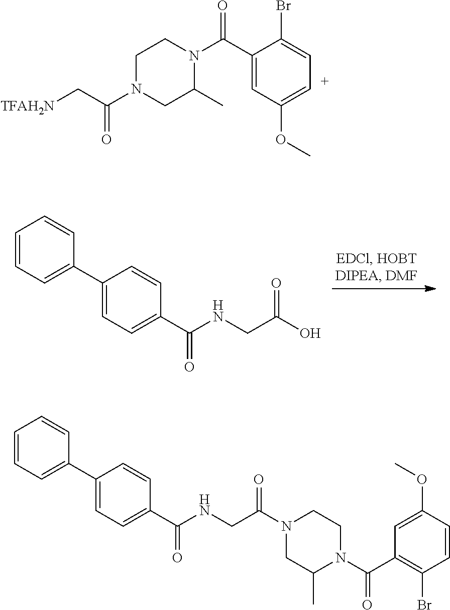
C1=CC=C(C2=CC=C(C(NCC(O)=O)=O)C=C2)C=C1.C1(C(N2CCN(C(C[TFAH2N])=O)CC2C)=O)=CC(OC)=[C+]C=C1Br.C1=CC=C(C2=CC=C(C(NCC(N3CC(C)N(C(C4=C(Br)C=CC(OC)=C4)=O)CC3)=O)=O)C=C2)C=C1
